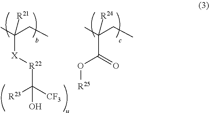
CC(CC)([R24])C(=O)O[R25].CC(CC)([R21])[X][R22]C([R23])([CF3])O
